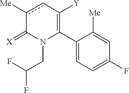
C1(C2=C([Y])cc([Me])C(=[X])N2CC(F)F)=CC=C(F)C=C1[Me]
